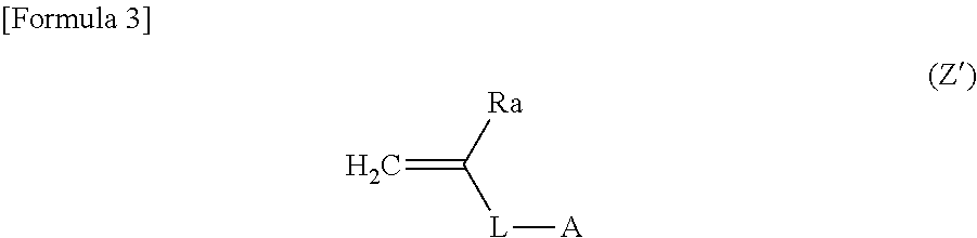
[Ra]C([L][A])=C
